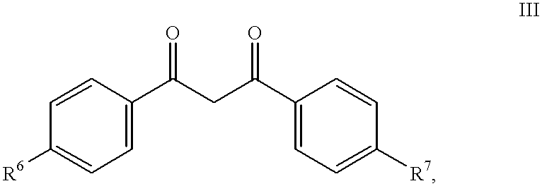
[R6]C1=CC=C(C(CC(C2=CC=C([R7])C=C2)=O)=O)C=C1
